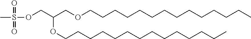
CS(OCC(COCCCCCCCCCCCCCC)OCCCCCCCCCCCCCC)(=O)=O
